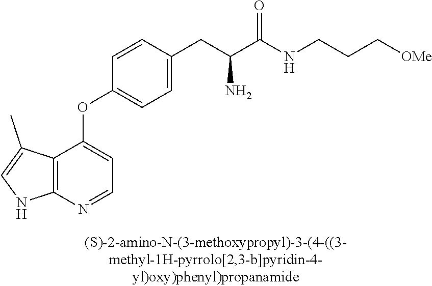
C1=CC(CC(C(NCCC[OMe])=O)N)=CC=C1OC1=CC=NC2=C1C(C)=CN2
